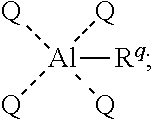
[Al]([Rq])([Q])([Q])([Q])[Q]
